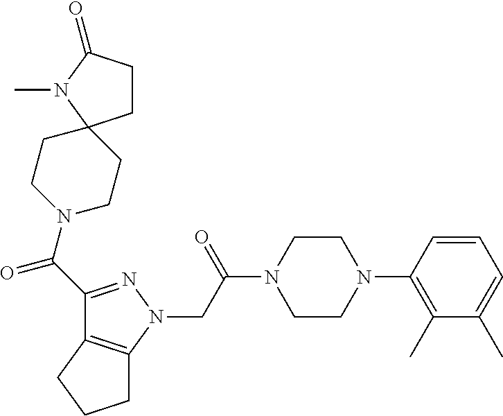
C(C(N1CCN(C2=C(C)C(C)=CC=C2)CC1)=O)N1N=C(C(=O)N2CCC3(CC2)CCC(=O)N3C)C2=C1CCC2
